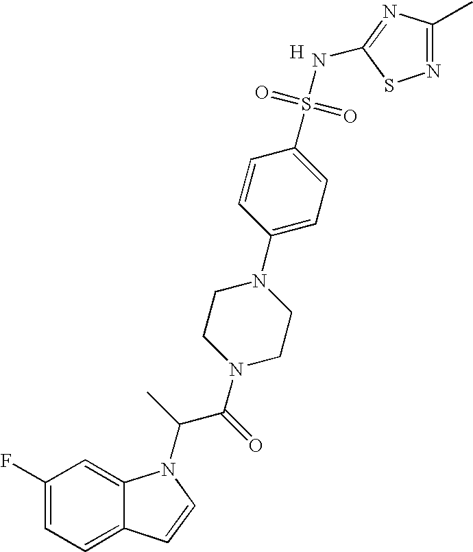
C1(F)=CC=C2C(=C1)N(C(C(N1CCN(C3=CC=C(S(=O)(=O)NC4=NC(C)=NS4)C=C3)CC1)=O)C)C=C2.[H]
